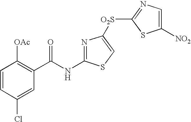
C1=CC(Cl)=CC(C(NC2=NC([O2S]C3=NC=C([NO2])S3)=CS2)=O)=C1[OAc]
